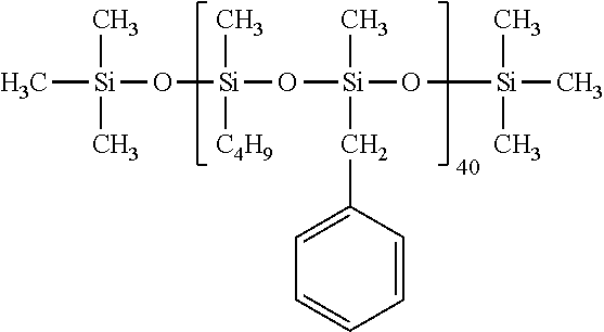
C[Si](C)(O[Si](O[Si](O[Si](C)(C)C)(C)CC1=CC=CC=C1)(C)[C4H9])C
